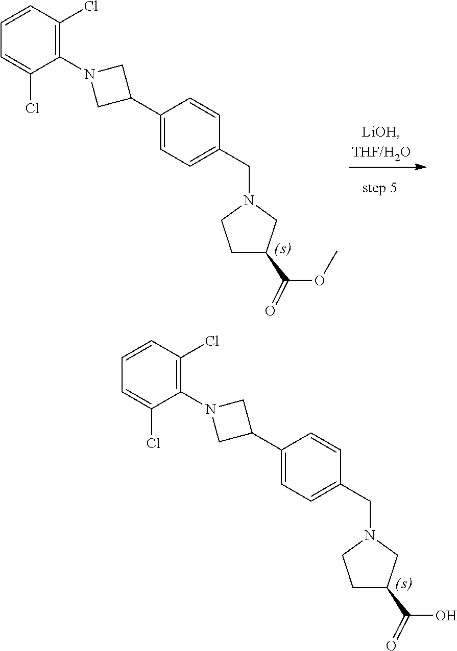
C1(C2CN(C3=C(Cl)C=CC=C3Cl)C2)=CC=C(CN2CCC(C(O)=O)C2)C=C1.C1(C2CN(C3=C(Cl)C=CC=C3Cl)C2)=CC=C(CN2CCC(C(OC)=O)C2)C=C1
